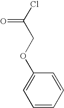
C(C(Cl)=O)OC1=CC=CC=C1
